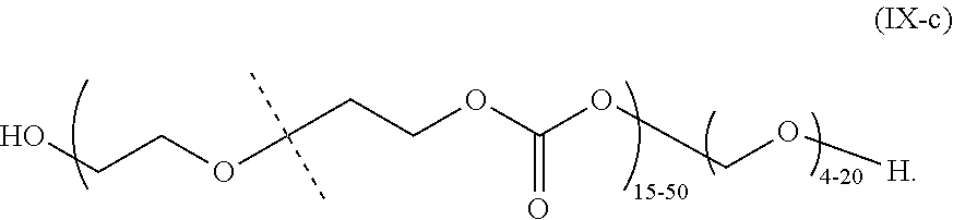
[H]OCOC(OCCC(C)(C)OCCO)=O
